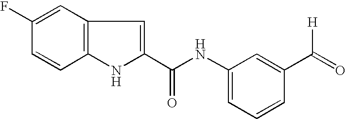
C1=C(F)C=CC2=C1C=C(C(NC1=CC=CC(C([H])=O)=C1)=O)N2
